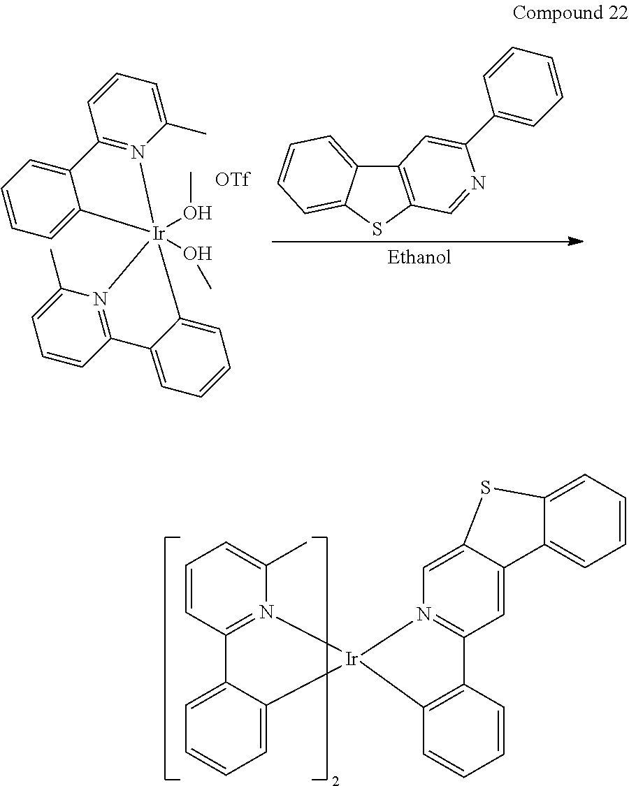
C1=C2C(=CN3=C1C1=C(C=CC=C1)[Ir]31N3=C(C=CC=C3C)C3=CC=CC=C31)SC1=CC=CC=C21.C12=N(C(C)=CC=C1)[Ir]1(OC)(OC)(C3=CC=CC=C23)N2=C(C=CC=C2C)C2=CC=CC=C21.C12=C(SC3=CC=CC=C13)C=NC(C1=CC=CC=C1)=C2
